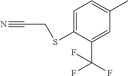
C1=C(SCC#N)C(C(F)(F)F)=CC(C)=C1
